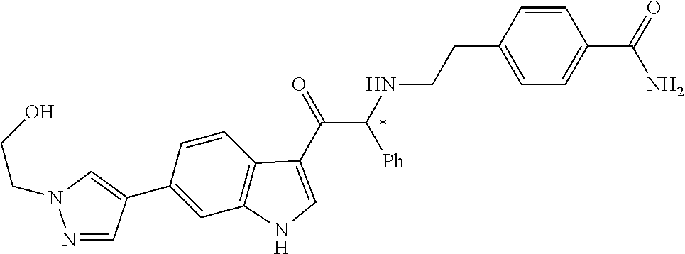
C1(C2=CN(CCO)N=C2)=CC2=C(C=C1)C(C(=O)C(NCCC1=CC=C(C(=O)N)C=C1)[Ph])=CN2
